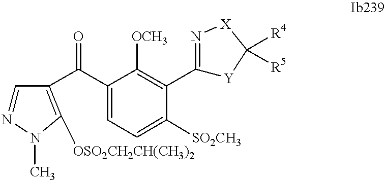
C1=NN(C)C([OSO2CH2CH(CH3)2])=C1C(C1=CC=C([SO2CH3])C(C2=N[X]C([R4])([R5])[Y]2)=C1[OCH3])=O
